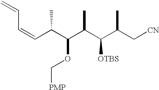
C(C(C(C(C(C(C[CN])C)[OTBS])C)OC[PMP])C)=CC=C
